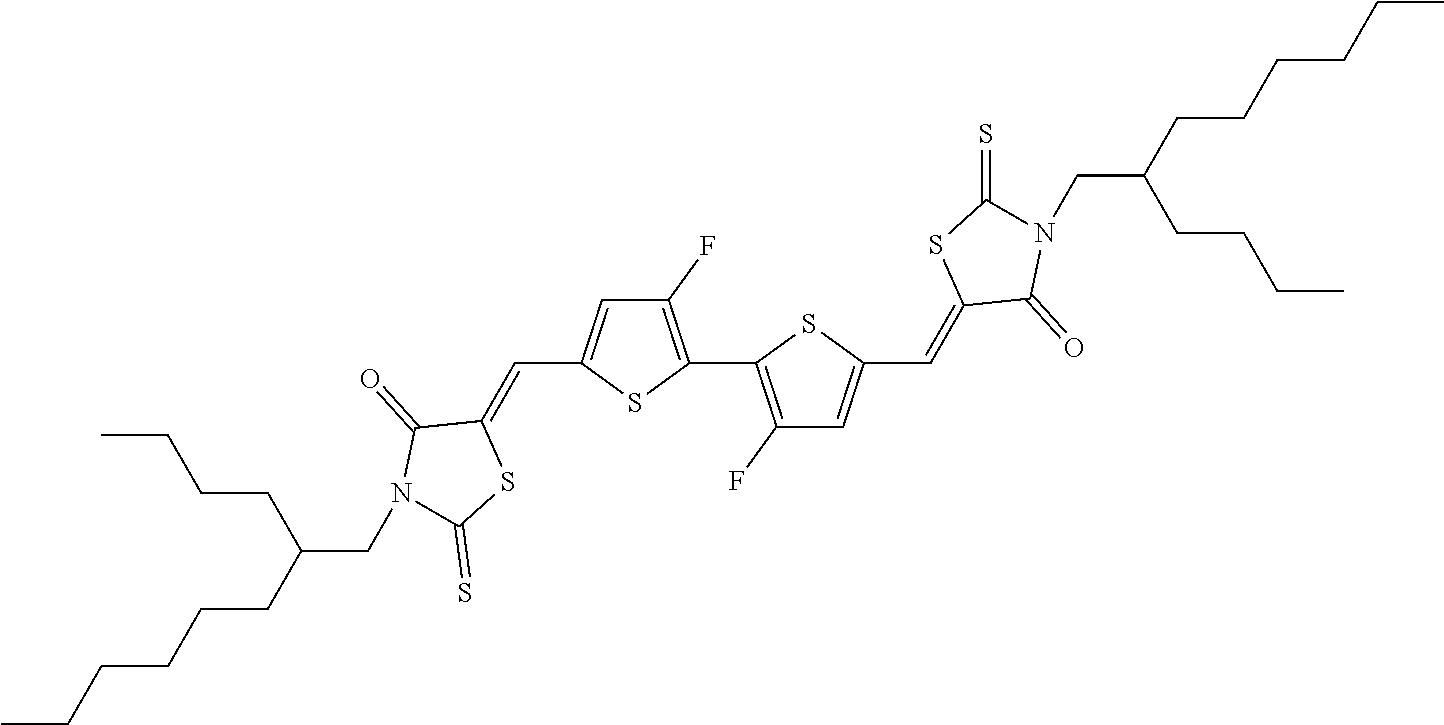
C1(F)=C(C2=C(F)C=C(C=C3C(=O)N(CC(CCCC)CCCCCC)C(=S)S3)S2)SC(C=C2C(=O)N(CC(CCCC)CCCCCC)C(=S)S2)=C1
